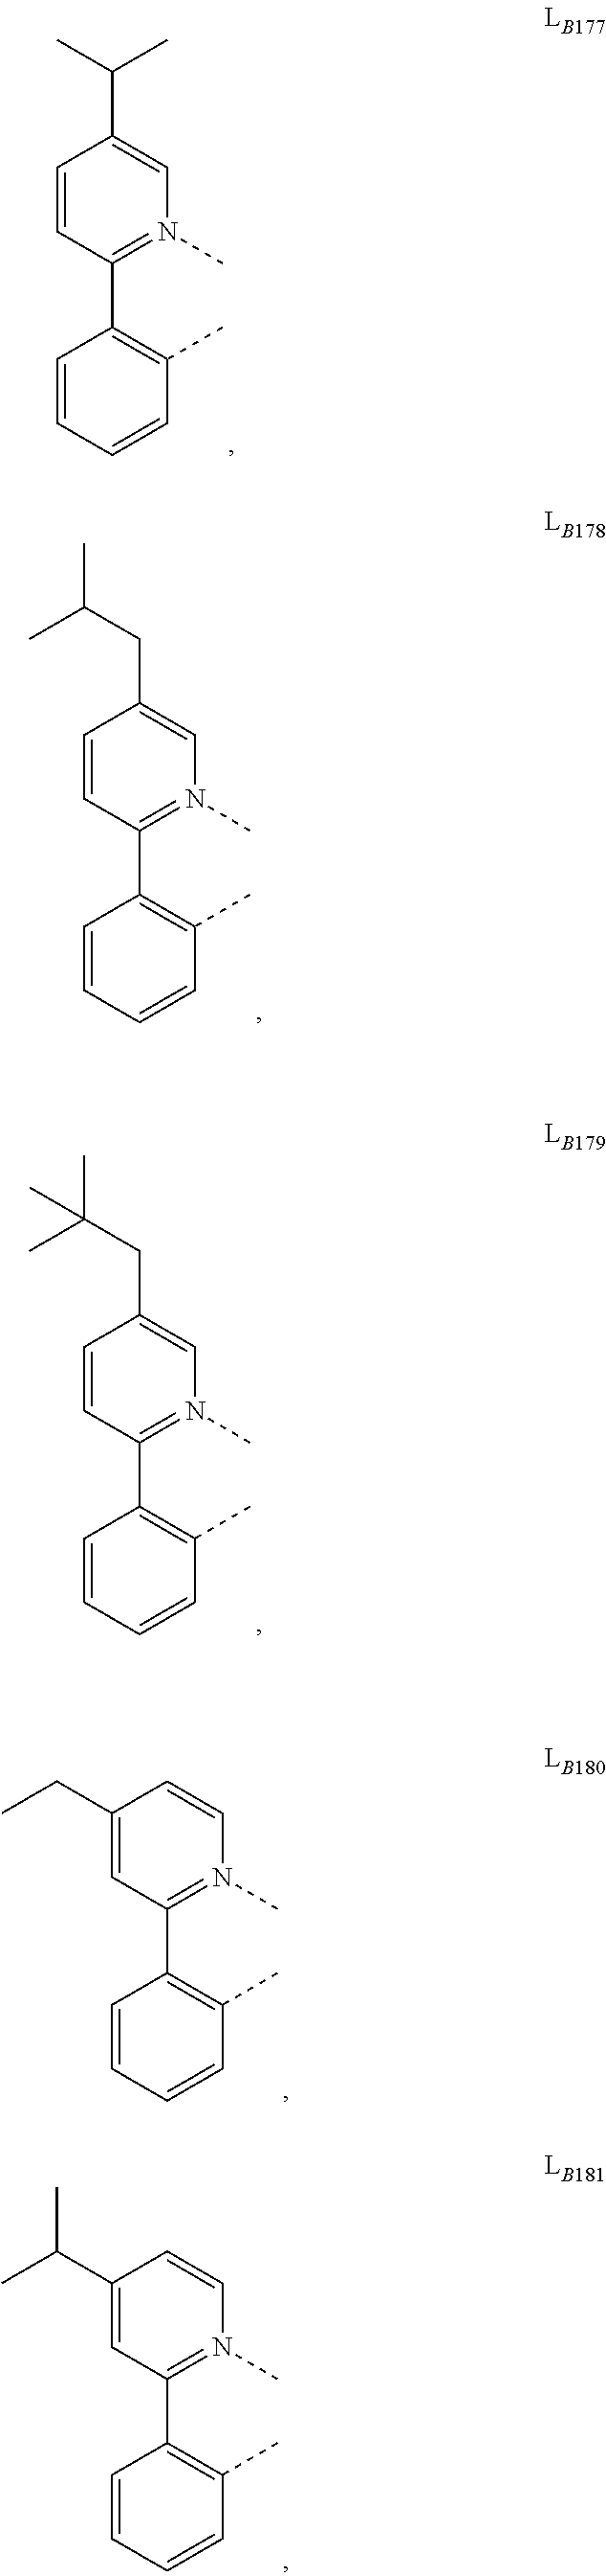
C1=CC(C2=C(C)C=CC=C2)=N(C)C=C1C(C)C.C1=CC(C2=C(C)C=CC=C2)=N(C)C=C1CC(C)C.C1=CC(C2=C(C)C=CC=C2)=N(C)C=C1CC(C)(C)C.C1(CC)=CC(C2=C(C)C=CC=C2)=N(C)C=C1.C1(C(C)C)=CC(C2=C(C)C=CC=C2)=N(C)C=C1
